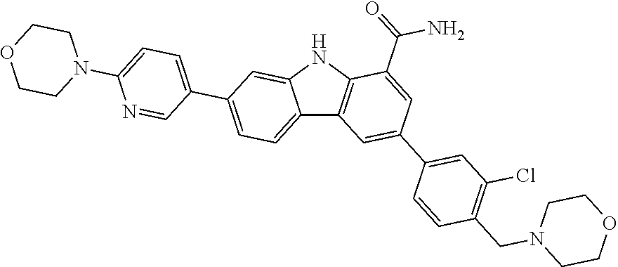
C12=CC=C(C3=CC=C(N4CCOCC4)N=C3)C=C1NC1=C2C=C(C2=CC(Cl)=C(CN3CCOCC3)C=C2)C=C1C(=O)N
